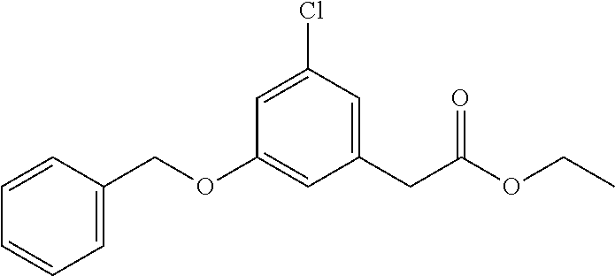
C1=C(COC2=CC(CC(OCC)=O)=CC(Cl)=C2)C=CC=C1
